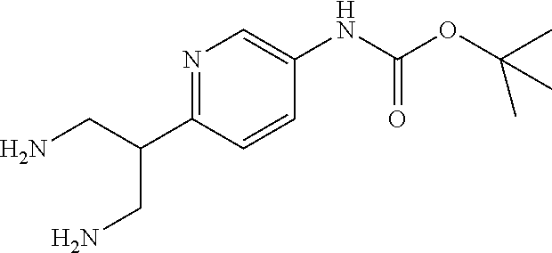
N1=C(C(CN)CN)C=CC(NC(OC(C)(C)C)=O)=C1
